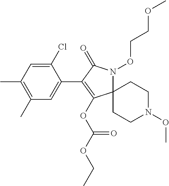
C12(N(OCCOC)C(=O)C(C3=CC(C)=C(C)C=C3Cl)=C1OC(OCC)=O)CCN(OC)CC2
